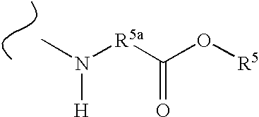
CN([R5a]C(O[R5])=O)[H]
